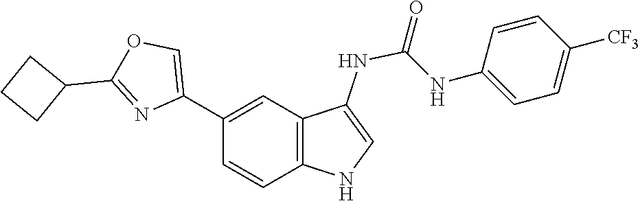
C1=CC(NC(=O)NC2=CNC3=C2C=C(C2=COC(C4CCC4)=N2)C=C3)=CC=C1[CF3]
